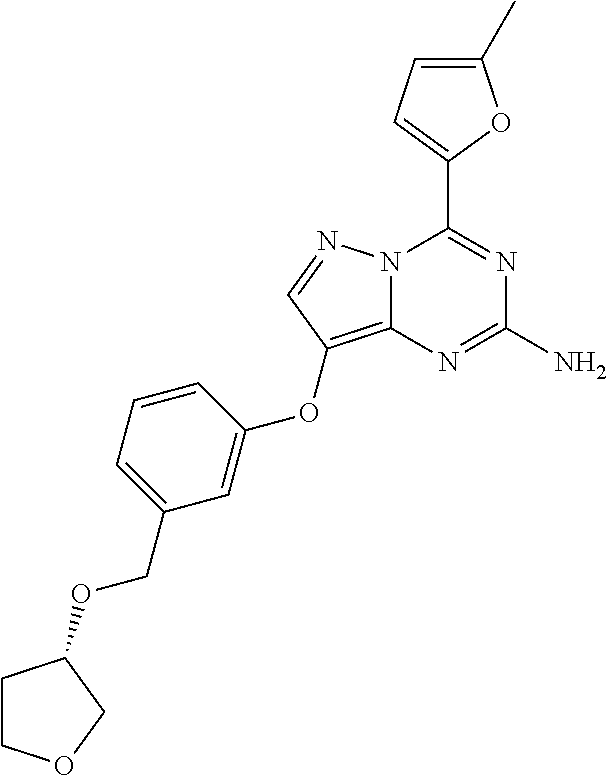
N12C(=C(OC3=CC(COC4CCOC4)=CC=C3)C=N1)N=C(N)N=C2C1=CC=C(C)O1
